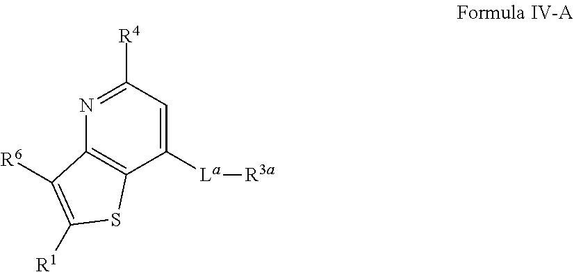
C1([La][R3a])=CC([R4])=NC2=C1SC([R1])=C2[R6]
